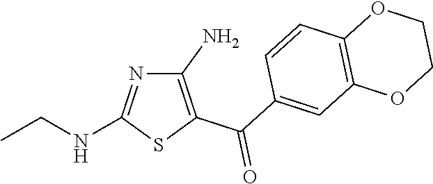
C(NC1=NC(N)=C(C(=O)C2=CC3=C(C=C2)OCCO3)S1)C
